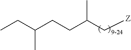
C(C(C[Z])C)CC(CC)C
